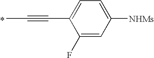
C1(C#CC)=CC=C([NHMs])C=C1F
